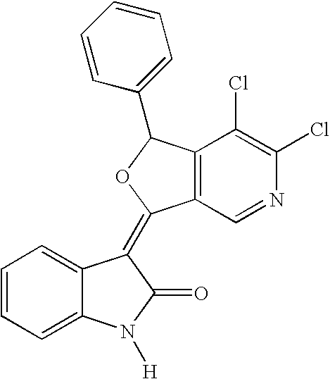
C1=CC=C2C(=C1)C(=C1C3=C(C(Cl)=C(Cl)N=C3)C(C3=CC=CC=C3)O1)C(=O)N2[H]
